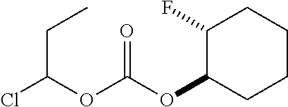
C1(F)C(OC(OC(Cl)CC)=O)CCCC1
